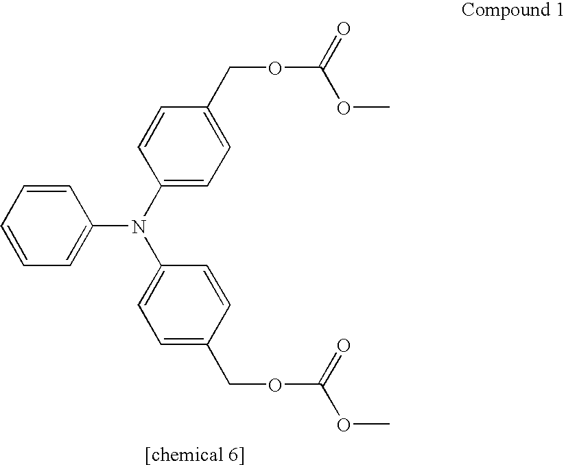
C1=CC=C(N(C2=CC=C(COC(=O)OC)C=C2)C2=CC=C(COC(OC)=O)C=C2)C=C1
